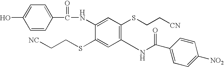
C1=C(NC(C2=CC=C(O)C=C2)=O)C(SCC[NC])=CC(NC(=O)C2=CC=C([NO2])C=C2)=C1SCC[CN]
